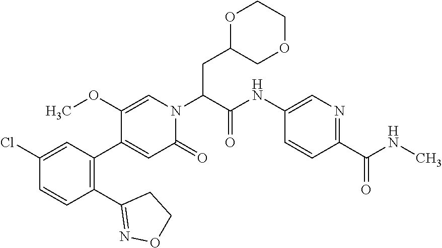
C1=C(OC)C(C2=C(C3=NOCC3)C=CC(Cl)=C2)=CC(=O)N1C(C(=O)NC1=CN=C(C(NC)=O)C=C1)CC1OCCOC1
